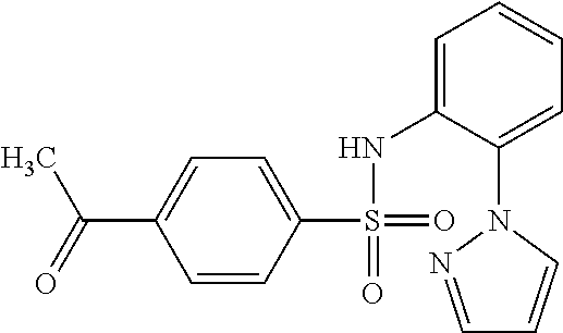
C1=CC(S(=O)(=O)NC2=CC=CC=C2N2C=CC=N2)=CC=C1C(=O)C
